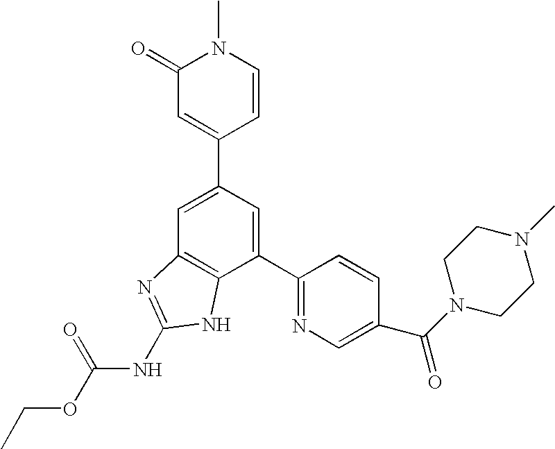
C1=C(C2=CC(=O)N(C)C=C2)C=C(C2=NC=C(C(N3CCN(C)CC3)=O)C=C2)C2=C1N=C(NC(OCC)=O)N2
